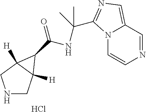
N1CC2([H])C([H])(C1)C2C(=O)NC(C1=NC=C2N1C=CN=C2)(C)C.Cl
